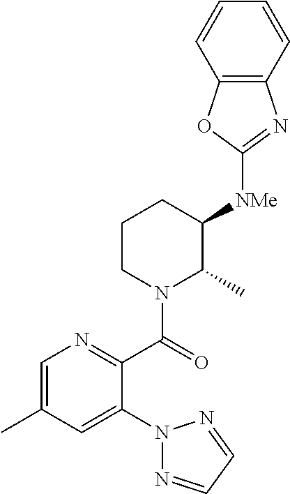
C1([NMe]C2C(C)N(C(=O)C3=NC=C(C)C=C3N3N=CC=N3)CCC2)=NC2=C(O1)C=CC=C2
